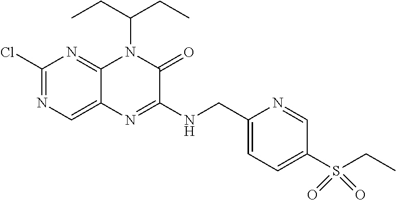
C1(Cl)=NC=C2C(=N1)N(C(CC)CC)C(=O)C(NCC1=CC=C(S(CC)(=O)=O)C=N1)=N2
